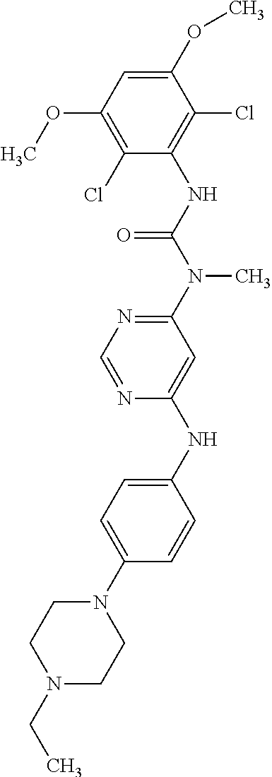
C1(N(C(NC2=C(Cl)C(OC)=CC(OC)=C2Cl)=O)C)=NC=NC(NC2=CC=C(N3CCN(CC)CC3)C=C2)=C1
